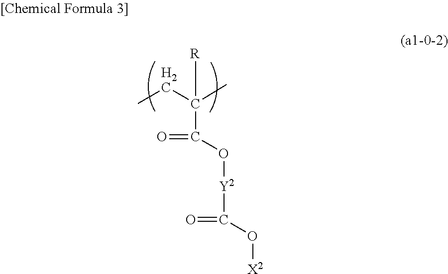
C(C(CC)(C)[R])(=O)O[Y2]C(=O)O[X2]
